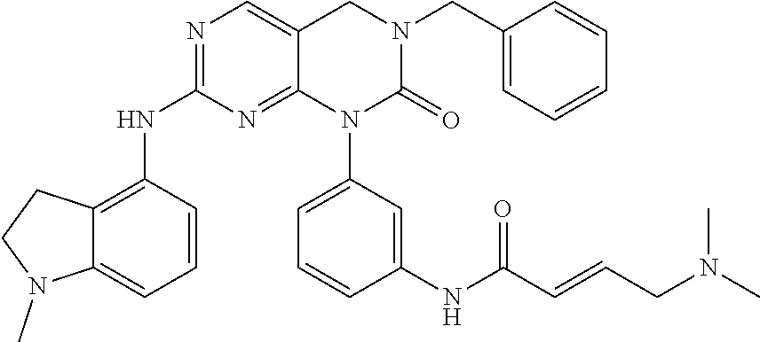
N(C1=NC=C2C(=N1)N(C1=CC=CC(NC(C=CCN(C)C)=O)=C1)C(=O)N(CC1=CC=CC=C1)C2)C1=C2C(=CC=C1)N(C)CC2
